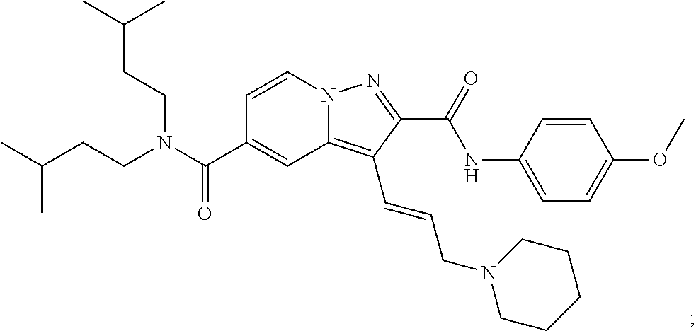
N12C(=C(C=CCN3CCCCC3)C(C(NC3=CC=C(OC)C=C3)=O)=N1)C=C(C(N(CCC(C)C)CCC(C)C)=O)C=C2
